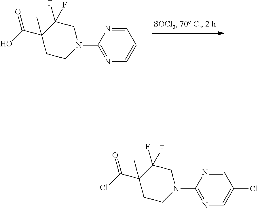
N1=C(N2CC(F)(F)C(C(=O)O)(C)CC2)N=CC=C1.N1=C(N2CC(F)(F)C(C(=O)Cl)(C)CC2)N=CC(Cl)=C1
